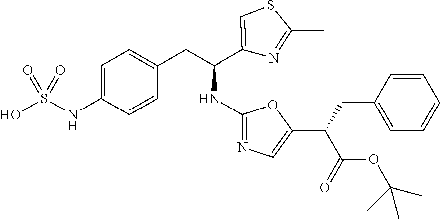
C1=C(NS(O)(=O)=O)C=CC(CC(C2=CSC(C)=N2)NC2=NC=C(C(C(OC(C)(C)C)=O)CC3=CC=CC=C3)O2)=C1
